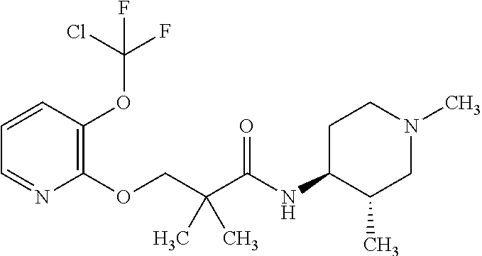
C1=CC(OC(F)(Cl)F)=C(OCC(C(NC2CCN(C)CC2C)=O)(C)C)N=C1
